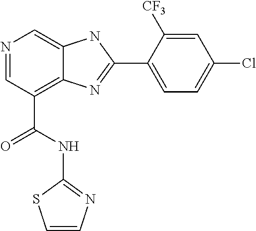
N1=CC(C(NC2=NC=CS2)=O)=C2C(=C1)NC(C1=CC=C(Cl)C=C1[CF3])=N2
